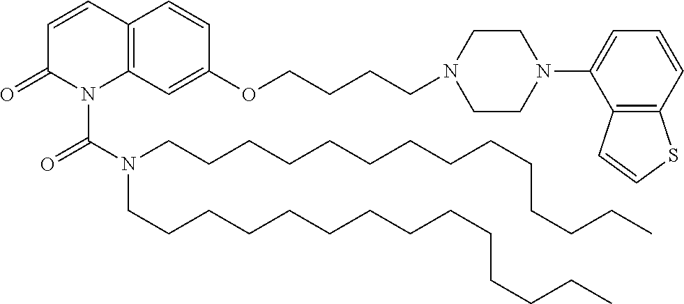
C1=CC2=C(N(C(N(CCCCCCCCCCCCCC)CCCCCCCCCCCCCC)=O)C1=O)C=C(OCCCCN1CCN(C3=CC=CC4=C3C=CS4)CC1)C=C2
